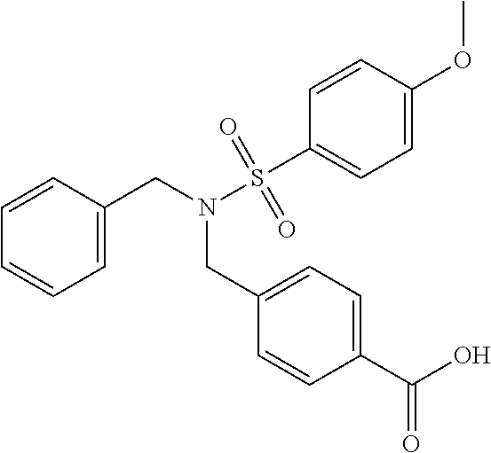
C1=C(CN(S(C2=CC=C(OC)C=C2)(=O)=O)CC2=CC=C(C(O)=O)C=C2)C=CC=C1
